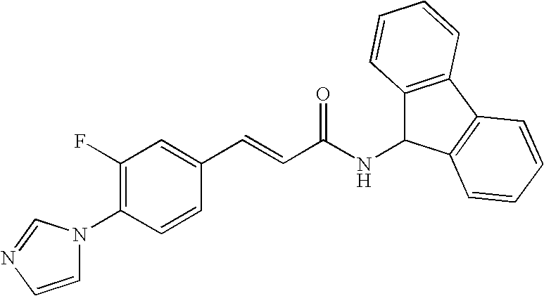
C1(F)=C(N2C=CN=C2)C=CC(C=CC(NC2C3=C(C4=C2C=CC=C4)C=CC=C3)=O)=C1
